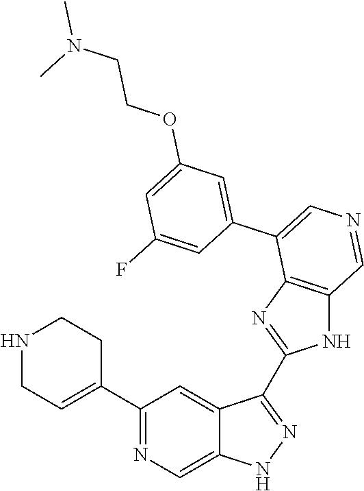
C1(C2=CCNCC2)=NC=C2C(=C1)C(C1=NC3=C(N1)C=NC=C3C1=CC(OCCN(C)C)=CC(F)=C1)=NN2
